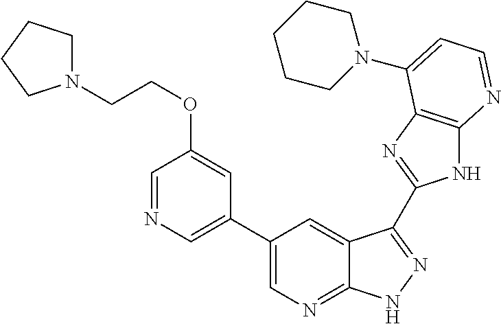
C1(C2=CN=CC(OCCN3CCCC3)=C2)=CN=C2C(=C1)C(C1=NC3=C(N1)N=CC=C3N1CCCCC1)=NN2
